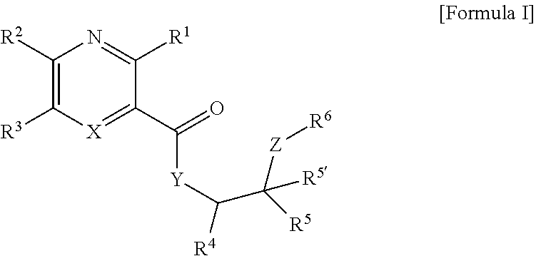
C1([R2])=C([R3])[X]=C(C(=O)[Y]C([R4])C([R5])([Z][R6])[R5])C([R1])=N1
